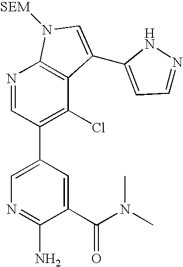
N1=CC(C2=CN=C(N)C(C(N(C)C)=O)=C2)=C(Cl)C2=C1N([SEM])C=C2C1=CC=NN1
